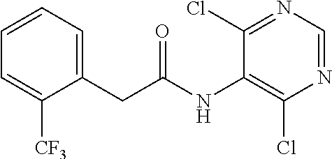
C1(CC(=O)NC2=C(Cl)N=CN=C2Cl)=CC=CC=C1[CF3]
